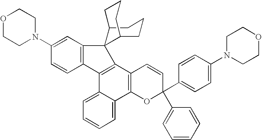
C1(N2CCOCC2)=CC2=C(C=C1)C1=C(C3=C(C4=CC=CC=C14)OC(C1=CC=C(N4CCOCC4)C=C1)(C1=CC=CC=C1)C=C3)C21C2CCCC1CCC2
